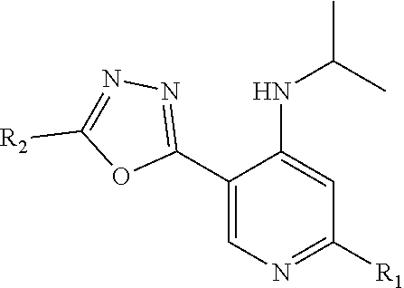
C1(C2=NN=C([R2])O2)=CN=C([R1])C=C1NC(C)C
